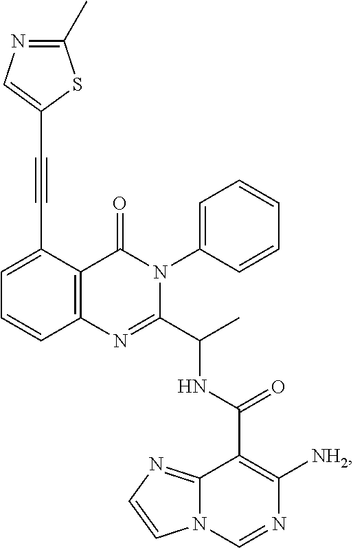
C1=C(C#CC2=CN=C(C)S2)C2=C(C=C1)N=C(C(C)NC(=O)C1=C([NH2])N=CN3C1=NC=C3)N(C1=CC=CC=C1)C2=O
